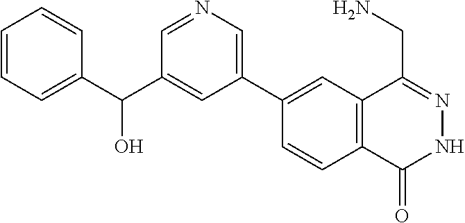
C1(C2=CN=CC(C(C3=CC=CC=C3)O)=C2)=CC2=C(C=C1)C(=O)NN=C2CN
